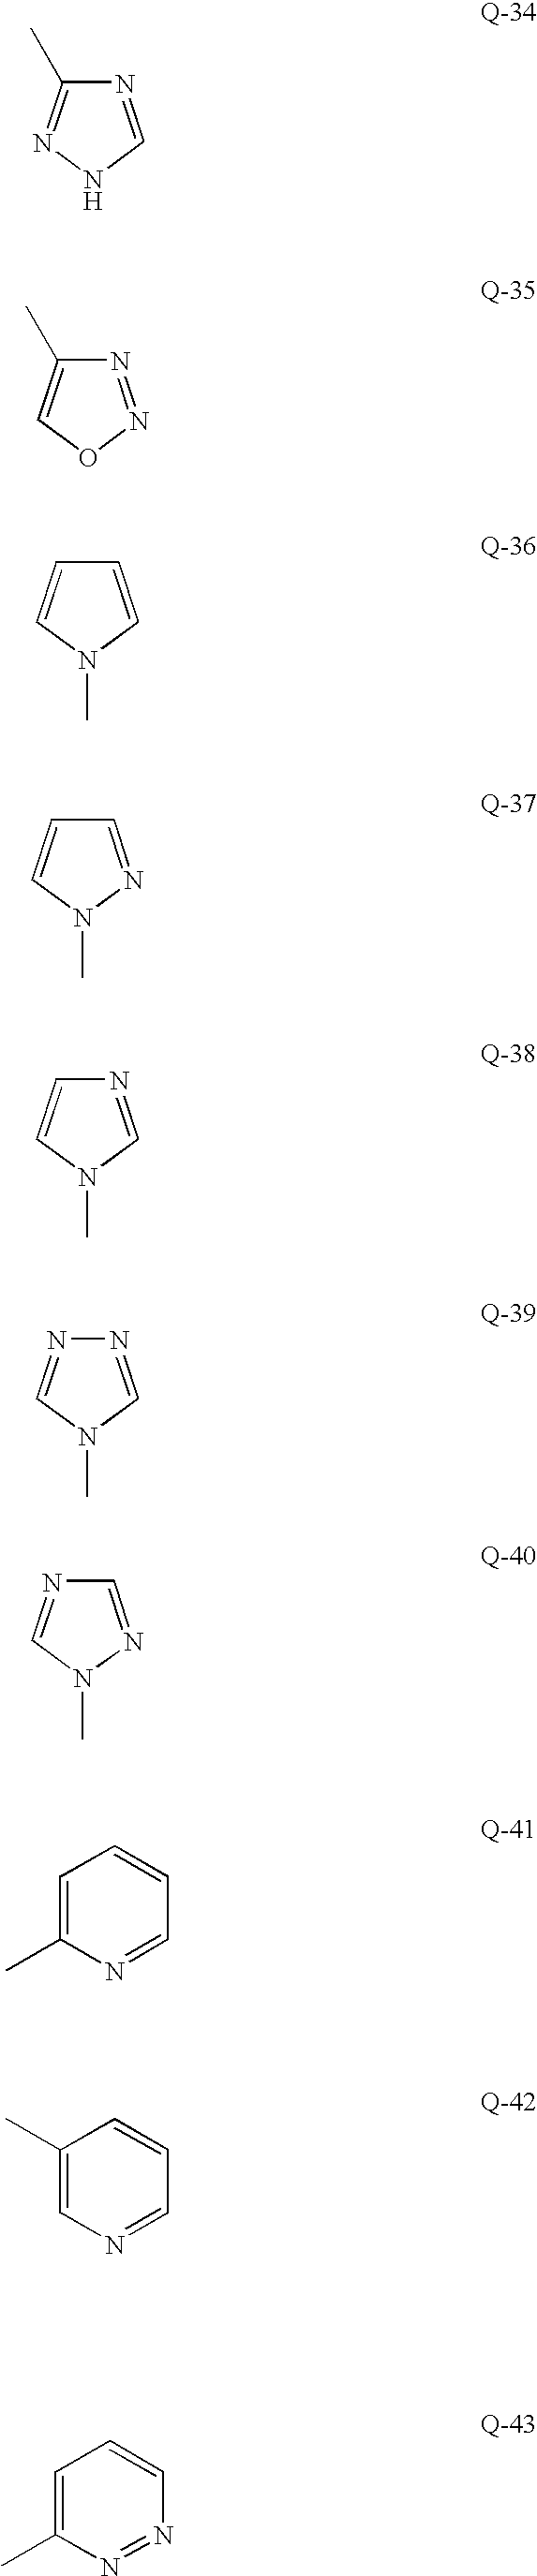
C1=CN(C)C=C1.N1=NOC=C1C.N1=CNN=C1C.C1=NN(C)C=C1.N1=CN(C)C=C1.N1=CN(C)C=N1.C1=NN(C)C=N1.C1=C(C)N=CC=C1.C1(C)=CN=CC=C1.C1=C(C)N=NC=C1
